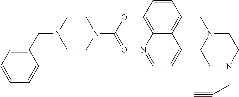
C1(CN2CCN(C(OC3=C4C(=C(CN5CCN(CC#C)CC5)C=C3)C=CC=N4)=O)CC2)=CC=CC=C1
